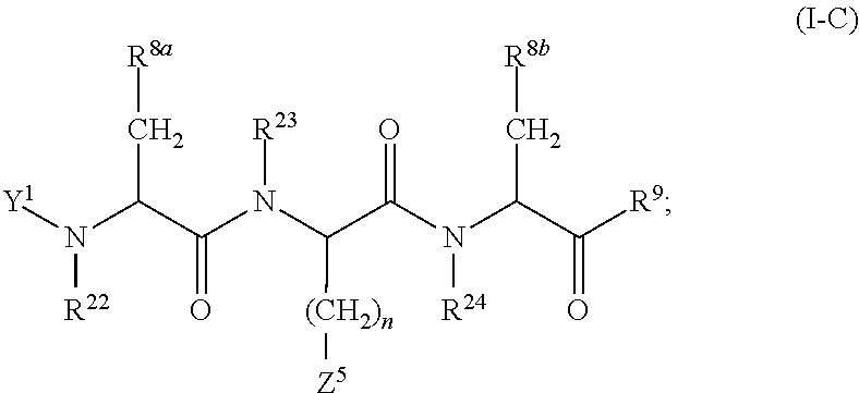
[Y1]N(C(C(N(C(C(N(C(C([R9])=O)C[R8b])[R24])=O)[(CH2)n][Z5])[R23])=O)C[R8a])[R22]
